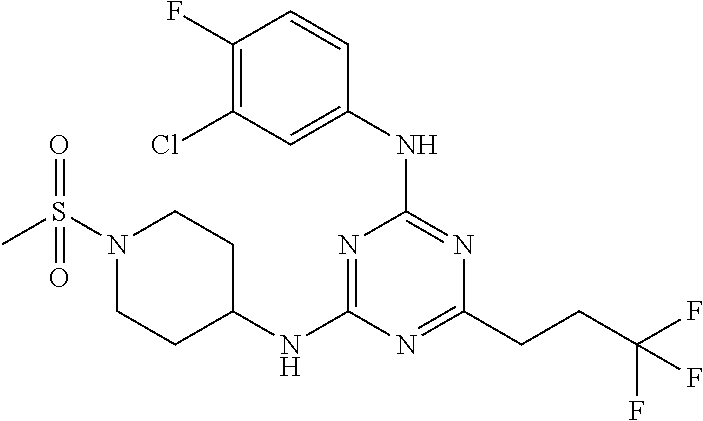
N1=C(NC2CCN(S(C)(=O)=O)CC2)N=C(CCC(F)(F)F)N=C1NC1=CC(Cl)=C(F)C=C1
